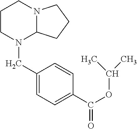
C1(CN2C3N(CCC2)CCC3)=CC=C(C(OC(C)C)=O)C=C1
